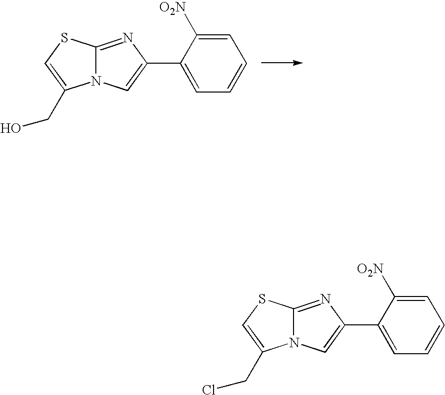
C12=NC(C3=CC=CC=C3[O2N])=CN1C(CO)=CS2.C12=NC(C3=CC=CC=C3[O2N])=CN1C(CCl)=CS2
